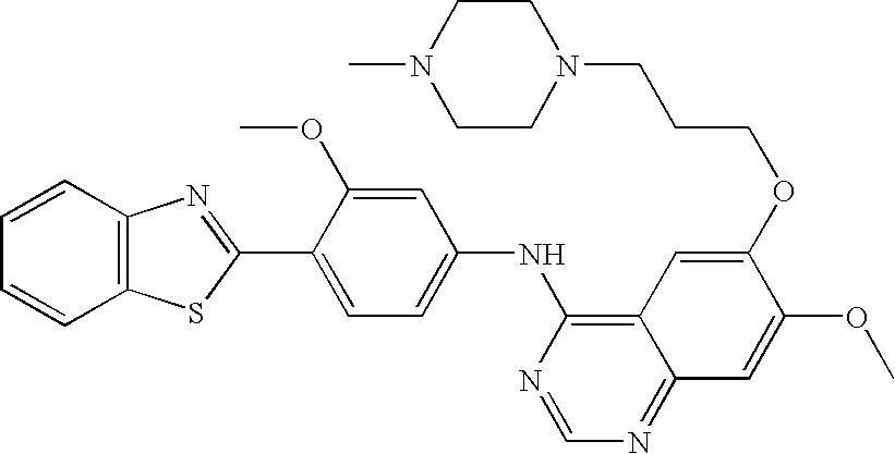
C12=C(C=CC=C1)N=C(C1=CC=C(NC3=C4C(=NC=N3)C=C(OC)C(OCCCN3CCN(C)CC3)=C4)C=C1OC)S2
